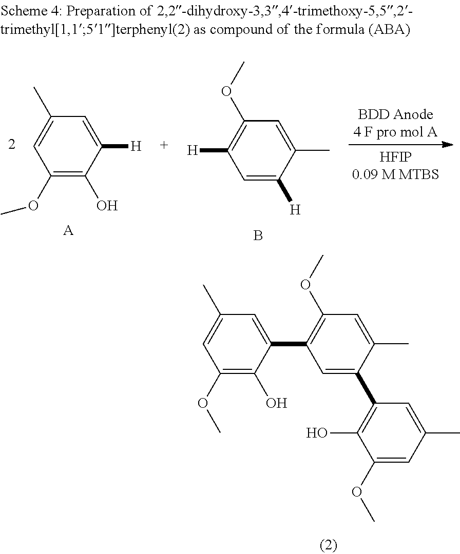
C1(OC)=C(O)C(C2=C(OC)C=C(C)C(C3=C(O)C(OC)=CC(C)=C3)=C2)=CC(C)=C1.C1(OC)=C(O)C([H])=CC(C)=C1.[A].[H]C1=C(OC)C=C(C)C([H])=C1.B
